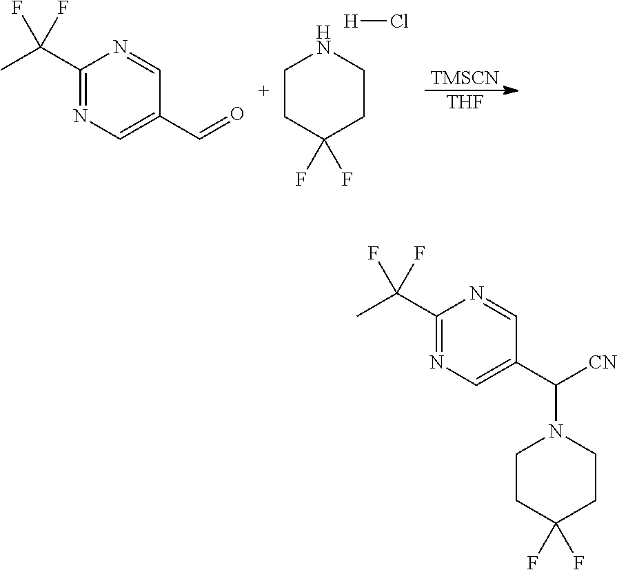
C1(C(C)(F)F)=NC=C(C=O)C=N1.C1CC(F)(F)CCN1.[H]Cl.[TMSCN].[THF].C1(C(C)(F)F)=NC=C(C([CN])N2CCC(F)(F)CC2)C=N1
